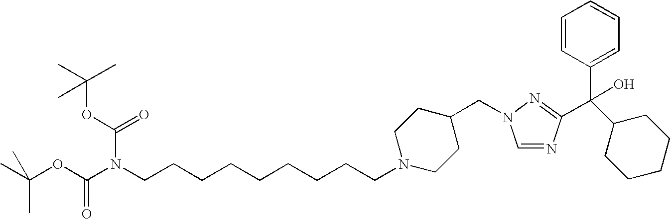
C1=NC(C(C2=CC=CC=C2)(O)C2CCCCC2)=NN1CC1CCN(CCCCCCCCCN(C(OC(C)(C)C)=O)C(OC(C)(C)C)=O)CC1
